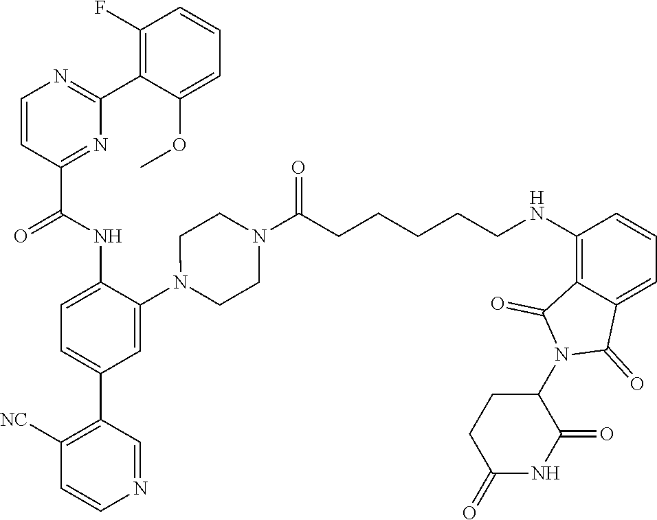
C1=CC(C(NC2=CC=C(C3=C([NC])C=CN=C3)C=C2N2CCN(C(CCCCCNC3=C4C(=CC=C3)C(=O)N(C3CCC(=O)NC3=O)C4=O)=O)CC2)=O)=NC(C2=C(F)C=CC=C2OC)=N1
